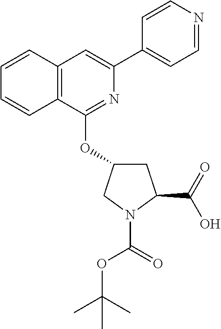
C12=C(C(OC3CC(C(=O)O)N(C(=O)OC(C)(C)C)C3)=NC(C3=CC=NC=C3)=C1)C=CC=C2
